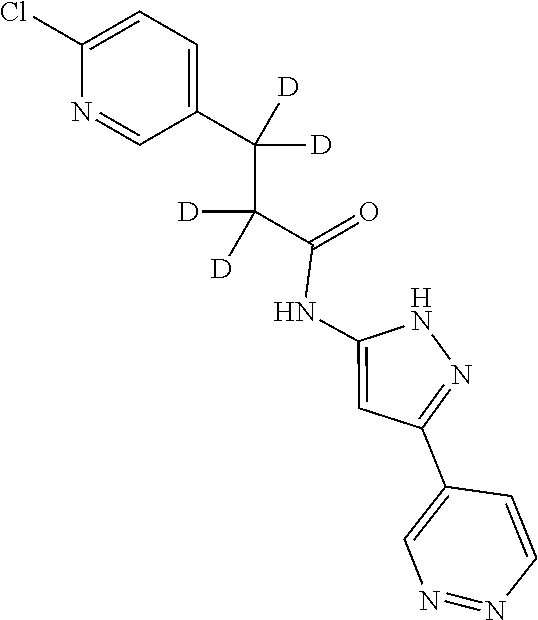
N1C(NC(C(C(C2=CC=C(Cl)N=C2)([D])[D])([D])[D])=O)=CC(C2=CN=NC=C2)=N1
